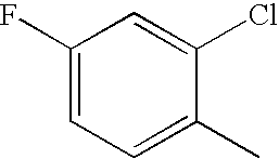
C1(F)=CC=C(C)C(Cl)=C1
